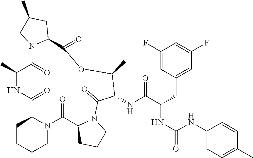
N12C(C(=O)NC(C)C(=O)N3C(CC(C)C3)C(=O)OC(C)C(NC(C(CC3=CC(F)=CC(F)=C3)NC(=O)NC3=CC=C(C)C=C3)=O)C(=O)N3C(C1=O)CCC3)CCCC2
